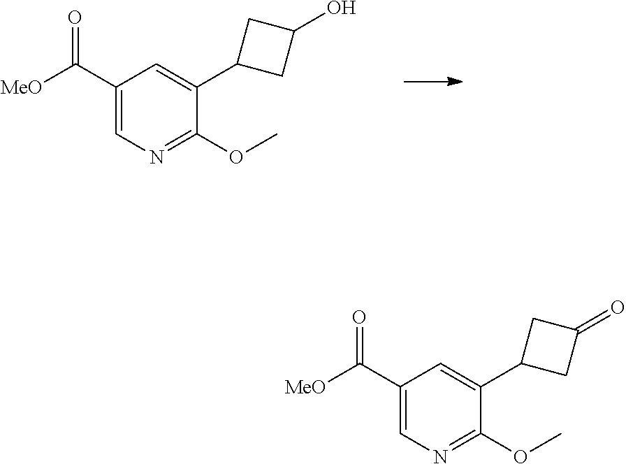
C1(C([MeO])=O)=CN=C(OC)C(C2CC(O)C2)=C1.C1(C([MeO])=O)=CN=C(OC)C(C2CC(=O)C2)=C1
